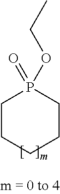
C1CCCCP1(=O)OCC
